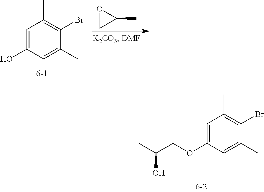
C1=C(O)C=C(C)C(Br)=C1C.O1CC1C.C1=C(OCC(C)O)C=C(C)C(Br)=C1C
